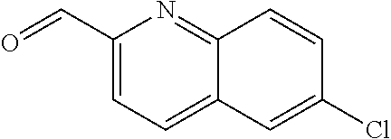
C1(C=O)=CC=C2C(=N1)C=CC(Cl)=C2
